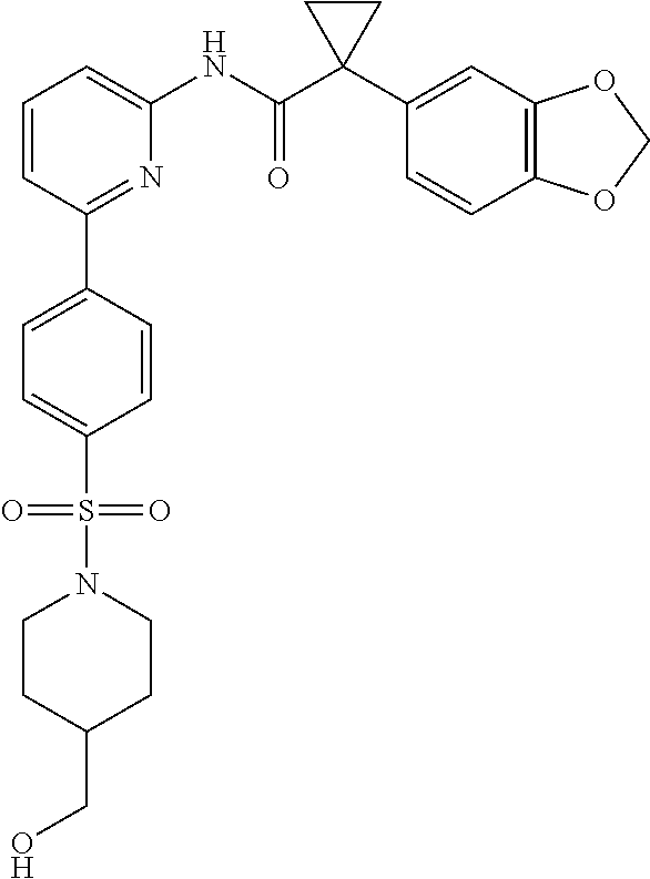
C1=CC(C2=CC=C(S(=O)(=O)N3CCC(CO)CC3)C=C2)=NC(NC(C2(C3=CC4=C(C=C3)OCO4)CC2)=O)=C1
